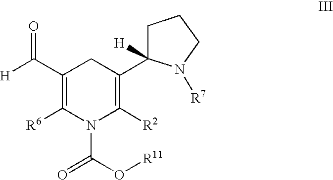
[R6]C1=C(C([H])=O)CC(C2([H])N([R7])CCC2)=C([R2])N1C(O[R11])=O
